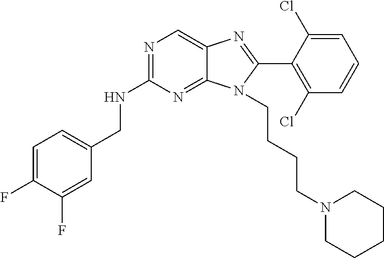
C1=C(F)C(F)=CC(CNC2=NC=C3C(=N2)N(CCCCN2CCCCC2)C(C2=C(Cl)C=CC=C2Cl)=N3)=C1
